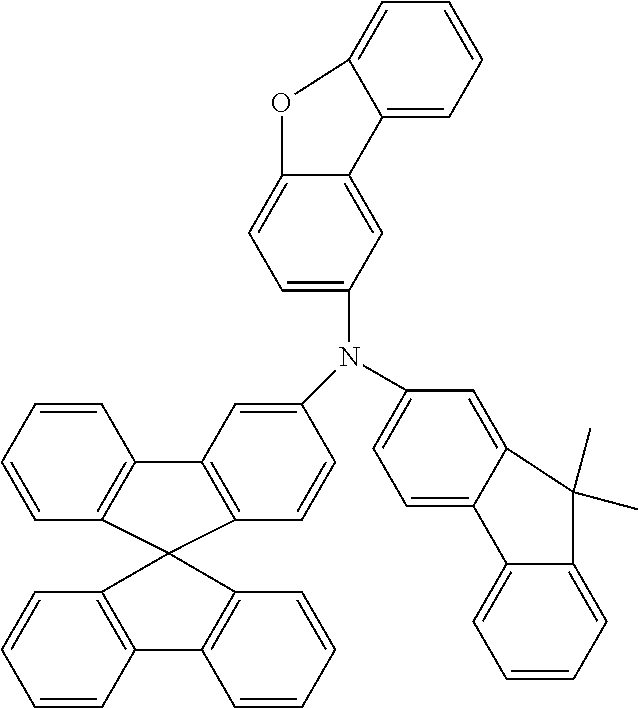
C1=CC=CC2=C1C1(C3=C2C=C(N(C2=CC=C4C(=C2)C(C)(C)C2=CC=CC=C42)C2=CC=C4C(=C2)C2=CC=CC=C2O4)C=C3)C2=C(C=CC=C2)C2=C1C=CC=C2
